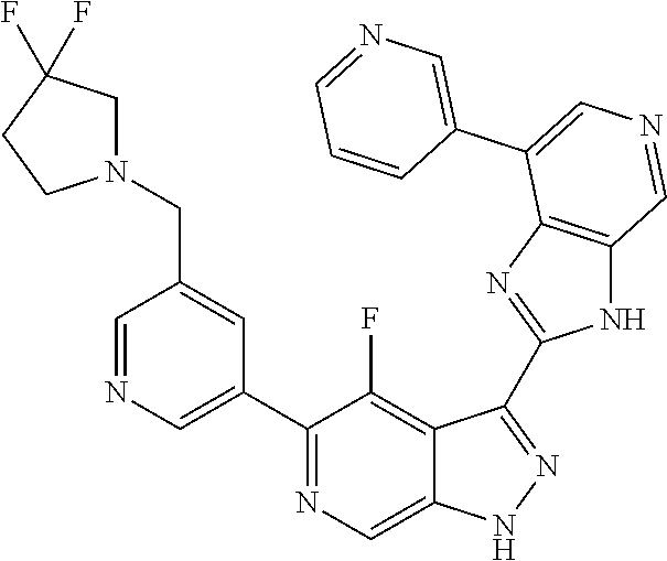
C1(C2=CN=CC(CN3CC(F)(F)CC3)=C2)=NC=C2C(=C1F)C(C1=NC3=C(N1)C=NC=C3C1=CN=CC=C1)=NN2
